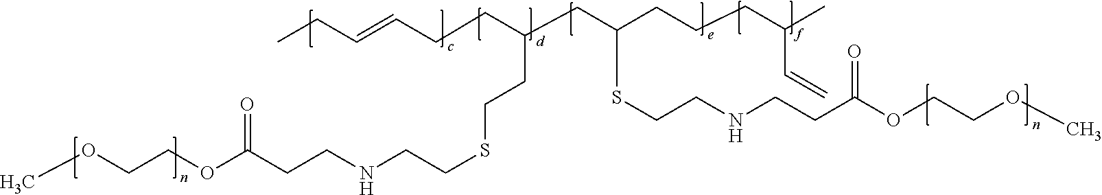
CCC=CCCC(CC(CCCC(C)C=C)SCCNCCC(OCCOC)=O)CCSCCNCCC(OCCOC)=O
